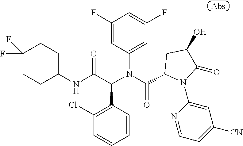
C1(F)=CC(N(C(C2N(C3=CC([CN])=CC=N3)C(=O)C(O)C2)=O)C(C(NC2CCC(F)(F)CC2)=O)C2=C(Cl)C=CC=C2)=CC(F)=C1
